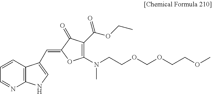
C1=NC2=C(C=C1)C(C=C1OC(N(C)CCOCOCCOC)=C(C(OCC)=O)C1=O)=CN2
